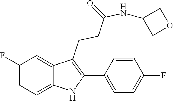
C1=CC(F)=CC=C1C1=C(CCC(=O)NC2COC2)C2=CC(F)=CC=C2N1
